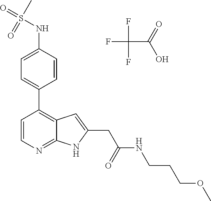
C1=C(NS(C)(=O)=O)C=CC(C2=C3C(=NC=C2)NC(CC(NCCCOC)=O)=C3)=C1.FC(F)(F)C(=O)O
